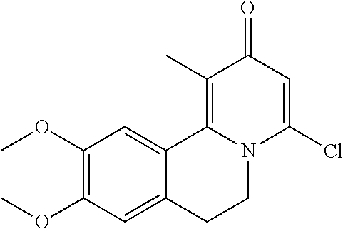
C1(OC)=C(OC)C=C2C(=C1)C1=C(C)C(=O)C=C(Cl)N1CC2
